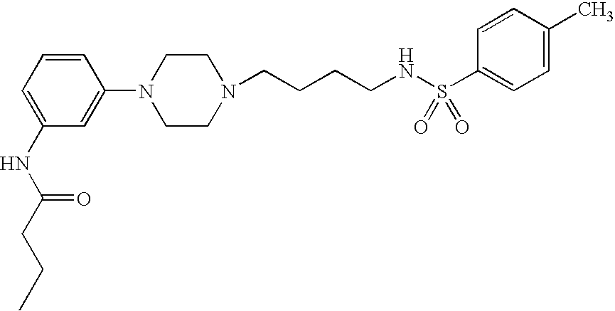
C1(NC(CCC)=O)=CC=CC(N2CCN(CCCCNS(C3=CC=C(C)C=C3)(=O)=O)CC2)=C1
